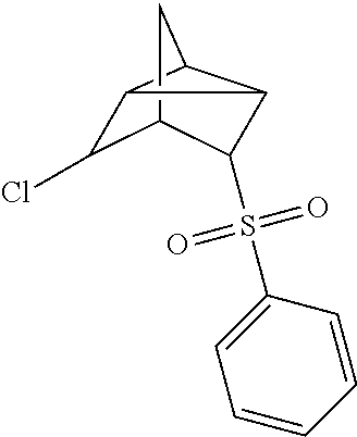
C1=CC=CC(S(=O)(=O)C2C3C(Cl)C4C2C4C3)=C1
